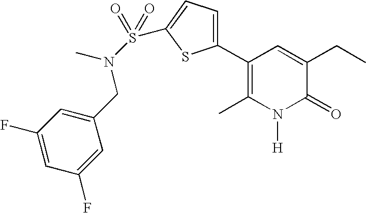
C1=C(CN(S(=O)(=O)C2=CC=C(C3=C(C)N([H])C(=O)C(CC)=C3)S2)C)C=C(F)C=C1F
